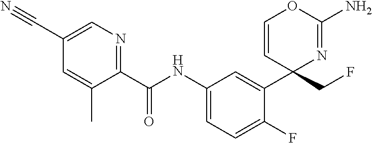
C1(C(NC2=CC=C(F)C(C3(CF)N=C(N)OC=C3)=C2)=O)=NC=C(C#N)C=C1C
